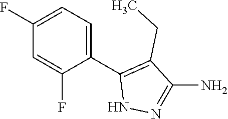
C1(C2=C(CC)C(N)=NN2)=CC=C(F)C=C1F
